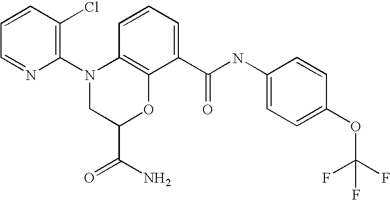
C1(N2CC(C(=O)N)OC3=C2C=CC=C3C(NC2=CC=C(OC(F)(F)F)C=C2)=O)=C(Cl)C=CC=N1
